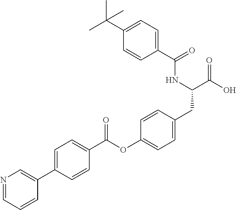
C1=C(C2=CN=CC=C2)C=CC(C(OC2=CC=C(CC(C(O)=O)NC(C3=CC=C(C(C)(C)C)C=C3)=O)C=C2)=O)=C1
